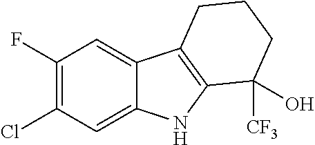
C1(F)=C(Cl)C=C2C(=C1)C1=C(N2)C([CF3])(O)CCC1
